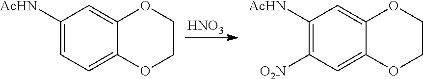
[HNO3].C1([AcHN])=CC=C2C(=C1)OCCO2.C1([AcHN])=C([O2N])C=C2C(=C1)OCCO2
